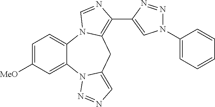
C1=C([MeO])C=C2C(=C1)N1C(=C(C3=CN(C4=CC=CC=C4)N=N3)N=C1)CC1=CN=NN21
